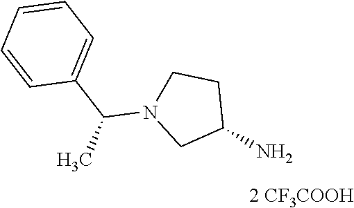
C1(N)CCN(C(C2=CC=CC=C2)C)C1
